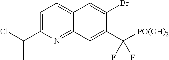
C1=C(C(Cl)C)N=C2C(=C1)C=C(Br)C(C([PO(OH)2])(F)F)=C2
